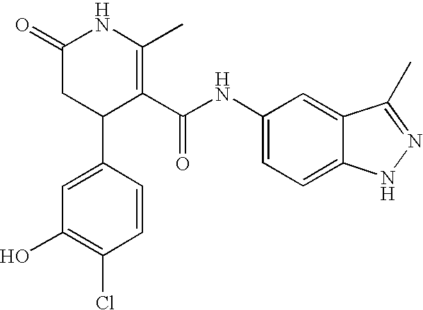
C1(=O)CC(C2=CC(O)=C(Cl)C=C2)C(C(NC2=CC=C3C(=C2)C(C)=NN3)=O)=C(C)N1
